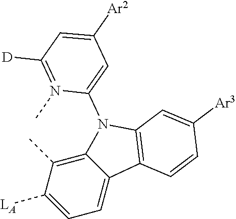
C12=C(C)C([LA])=CC=C1C1=C(N2C2=CC([Ar2])=CC([D])=N2C)C=C([Ar3])C=C1
